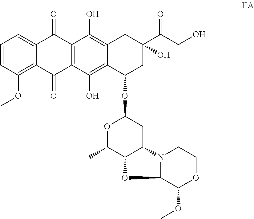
C1=CC(OC)=C2C(=C1)C(=O)C1=C(C2=O)C(O)=C2C(=C1O)CC(C(=O)CO)(O)CC2OC1OC(C)C2C(C1)N1C(O2)C(OC)OCC1
